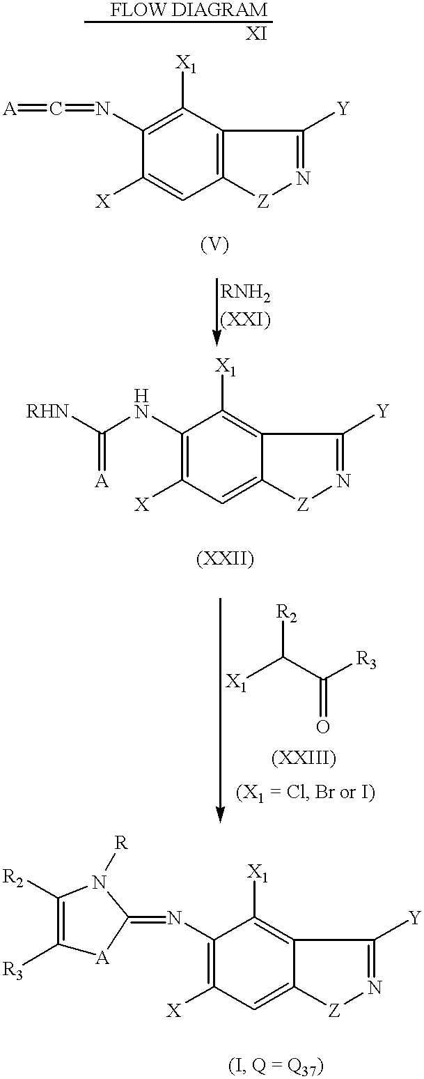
C1([X])=CC2=C(C([X1])=C1N=C=[A])C([Y])=N[Z]2.C(NC1=C([X])C=C2C(=C1[X1])C([Y])=N[Z]2)(=[A])[RHN].[X1]C(C([R3])=O)[R2].C1(N=C2[A]C([R3])=C([R2])N2[R])=C([X])C=C2C(=C1[X1])C([Y])=N[Z]2
